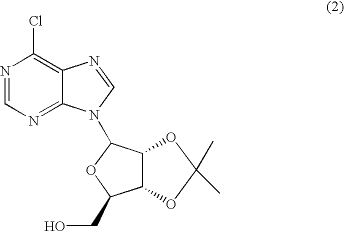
N1=CN=C2C(=C1Cl)N=CN2C1OC(CO)C2C1OC(C)(C)O2
